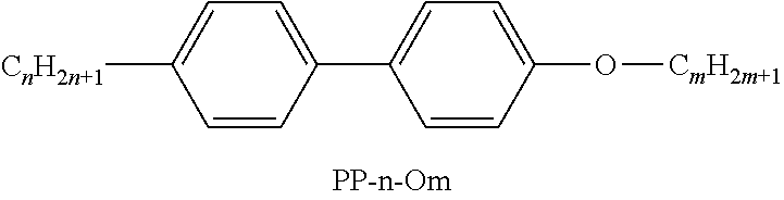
[CnH2n+1]C1=CC=C(C2=CC=C(O[CmH2m+1])C=C2)C=C1
